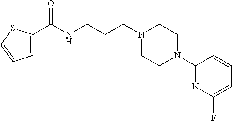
N1(CCCNC(C2=CC=CS2)=O)CCN(C2=NC(F)=CC=C2)CC1
